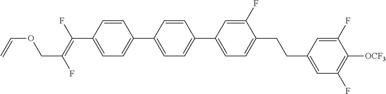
C1=CC(C(=C(F)COC=C)F)=CC=C1C1=CC=C(C2=CC=C(CCC3=CC(F)=C([OCF3])C(F)=C3)C(F)=C2)C=C1
